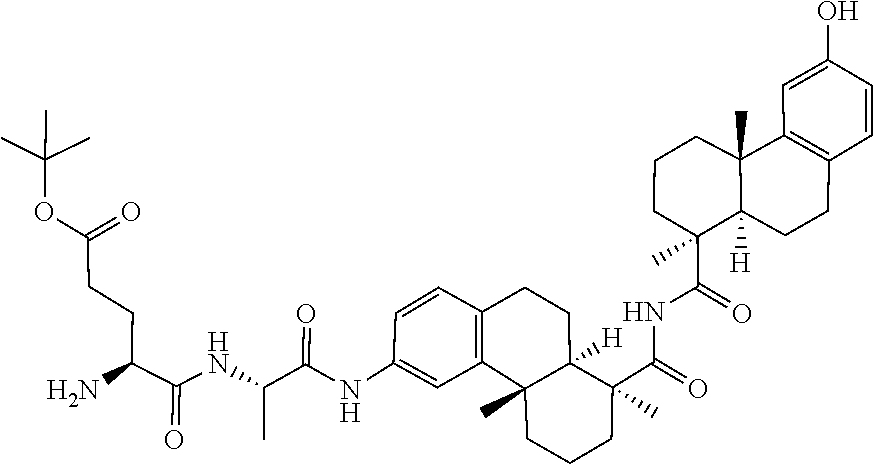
C1(NC(=O)C(NC(C(N)CCC(OC(C)(C)C)=O)=O)C)=CC2=C(C=C1)CCC1([H])C(C(=O)NC(C3(C)C4([H])C(C)(C5=C(C=CC(O)=C5)CC4)CCC3)=O)(C)CCCC12C
